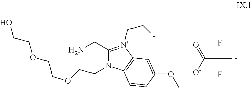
FC(C(=O)[O-])(F)F.NCC1=N(CCF)C2=C(N1CCOCCOCCO)C=CC(OC)=C2
